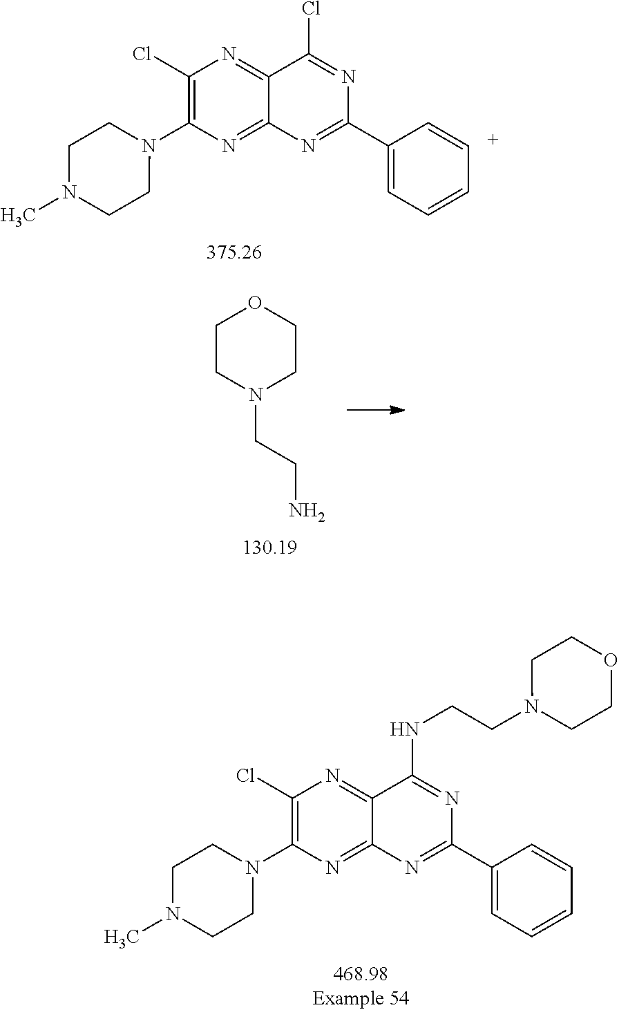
C1(Cl)=C(N2CCN(C)CC2)N=C2C(=N1)C(Cl)=NC(C1=CC=CC=C1)=N2.C1CN(CCN)CCO1.C1(Cl)=C(N2CCN(C)CC2)N=C2C(=N1)C(NCCN1CCOCC1)=NC(C1=CC=CC=C1)=N2
